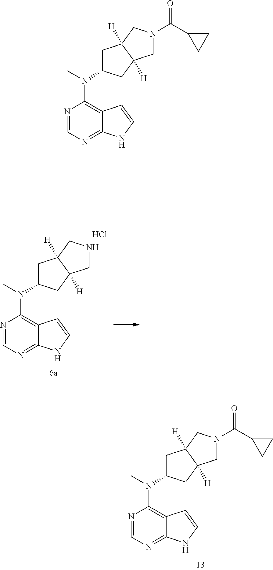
N1=CN=C2C(=C1N(C)C1CC3([H])C([H])(C1)CNC3)C=CN2.Cl.N1=CN=C2C(=C1N(C)C1CC3([H])C([H])(C1)CN(C(C1CC1)=O)C3)C=CN2.N1=CN=C2C(=C1N(C)C1CC3([H])C([H])(C1)CN(C(C1CC1)=O)C3)C=CN2
